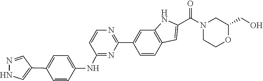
C1(CO)CN(C(C2=CC3=C(C=C(C4=NC=CC(NC5=CC=C(C6=CNN=C6)C=C5)=N4)C=C3)N2)=O)CCO1
